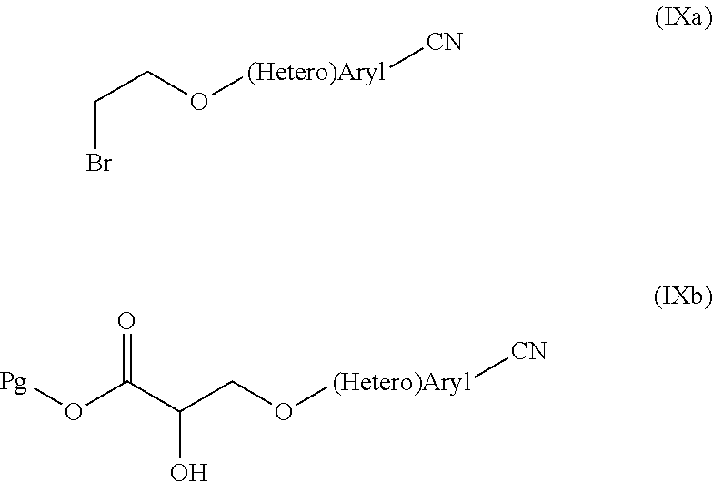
BrCCO[(Hetero)Aryl][CN].OC(CO[(Hetero)Aryl][CN])C(=O)O[Pg]
